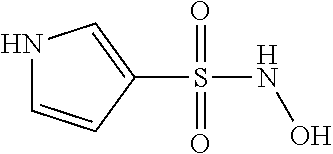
C1(S(NO)(=O)=O)=CNC=C1
